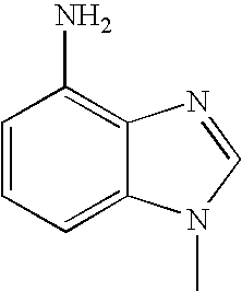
C1=CC=C2C(=C1N)N=CN2C
